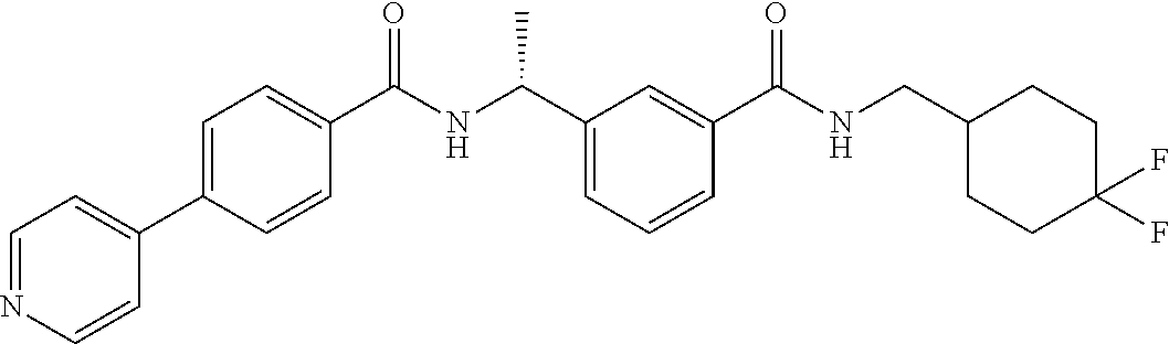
C1(C2=CC=C(C(NC(C3=CC=CC(C(NCC4CCC(F)(F)CC4)=O)=C3)C)=O)C=C2)=CC=NC=C1
